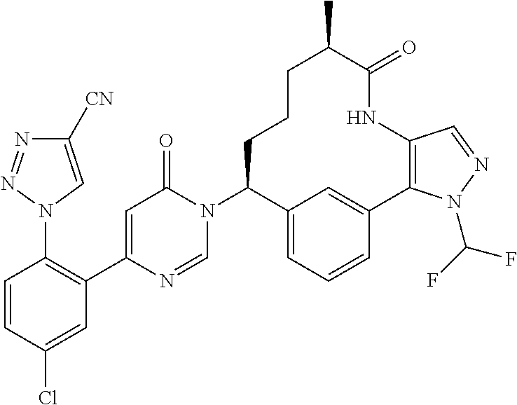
C1=CC(Cl)=CC(C2=CC(=O)N(C3C4=CC=CC(=C4)C4=C(C=NN4C(F)F)NC(=O)C(C)CCC3)C=N2)=C1N1C=C([CN])N=N1
